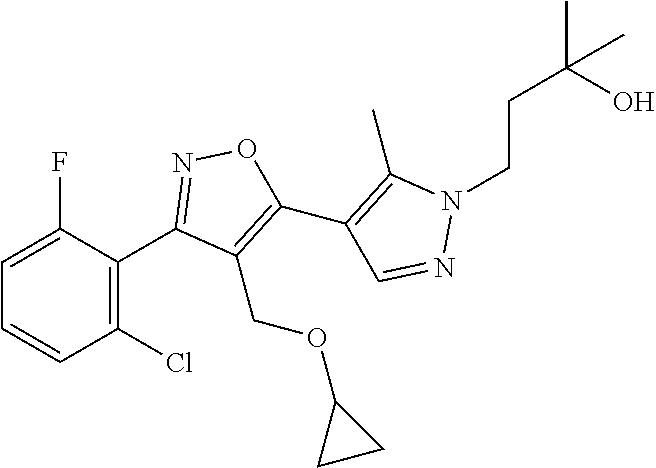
C1(C2=NOC(C3=C(C)N(CCC(C)(O)C)N=C3)=C2COC2CC2)=C(Cl)C=CC=C1F
